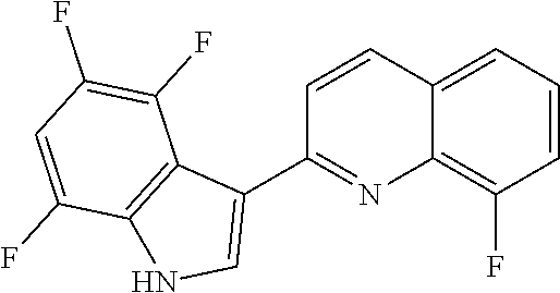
C1=CC2=CC=CC(F)=C2N=C1C1=CNC2=C1C(F)=C(F)C=C2F
